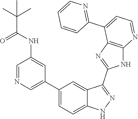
C1=NC=C(C2=CC=C3C(=C2)C(C2=NC4=C(N2)N=CC=C4C2=NC=CC=C2)=NN3)C=C1NC(C(C)(C)C)=O
